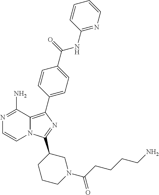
N1=C(N)C2=C(C3=CC=C(C(=O)NC4=NC=CC=C4)C=C3)N=C(C3CCCN(C(CCCCN)=O)C3)N2C=C1
